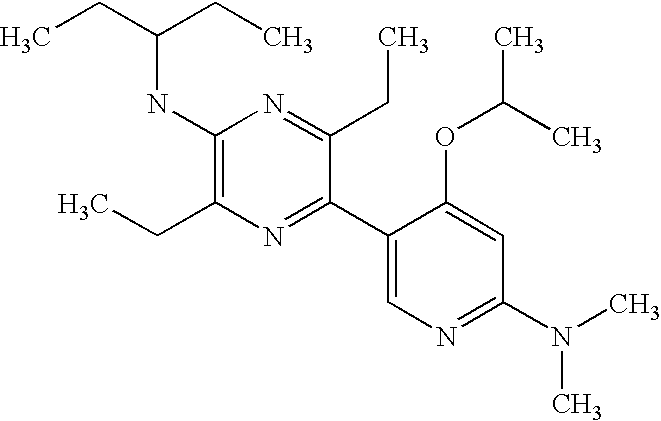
CCC(CC)NC1=C(CC)N=C(C2=CN=C(N(C)C)C=C2OC(C)C)C(CC)=N1
